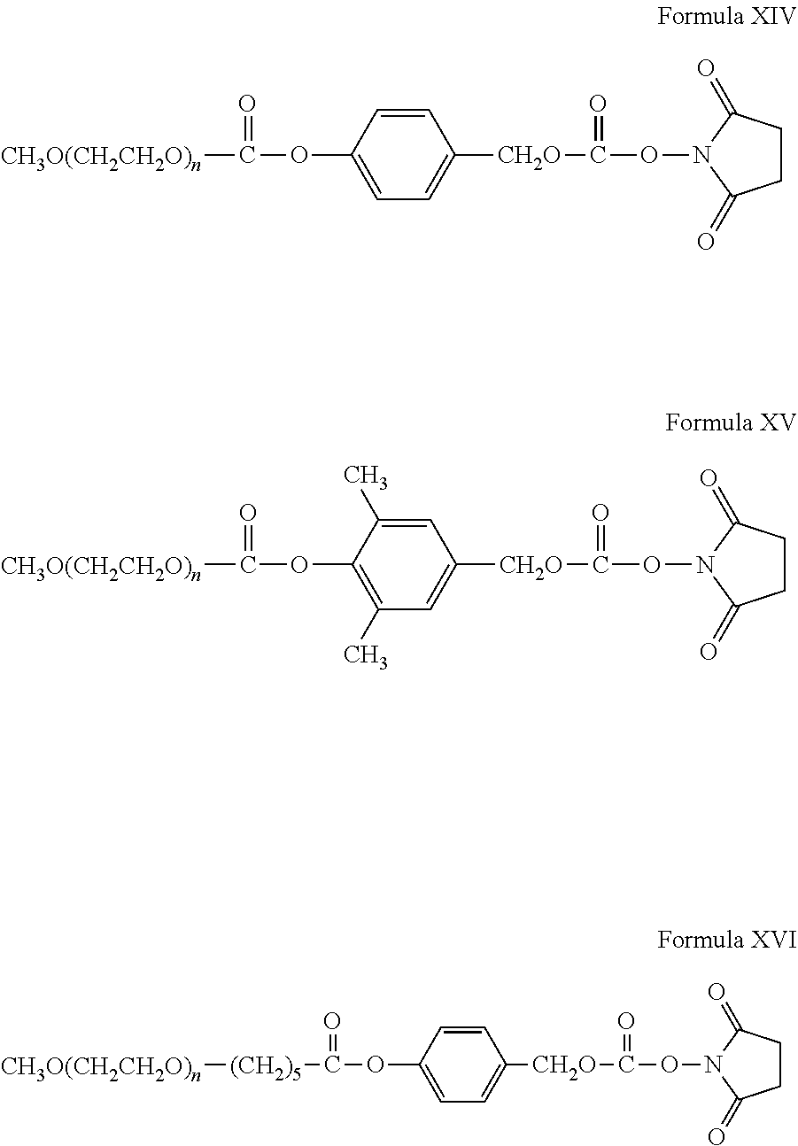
[CH3O(CH2CH2O)n]C(=O)OC1=CC=C([CH2O]C(=O)ON2C(=O)CCC2=O)C=C1.[CH3O(CH2CH2O)n]C(=O)OC1=C(C)C=C([CH2O]C(=O)ON2C(=O)CCC2=O)C=C1C.[CH3O(CH2CH2O)n][(CH2)5]C(=O)OC1=CC=C([CH2O]C(=O)ON2C(=O)CCC2=O)C=C1
